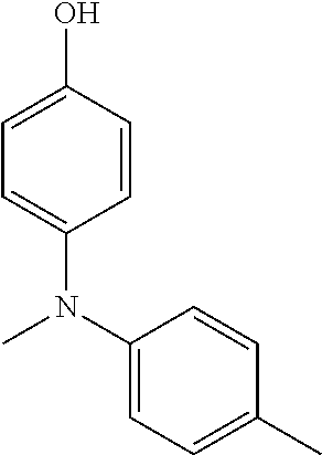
C1(N(C)C2=CC=C(O)C=C2)=CC=C(C)C=C1
